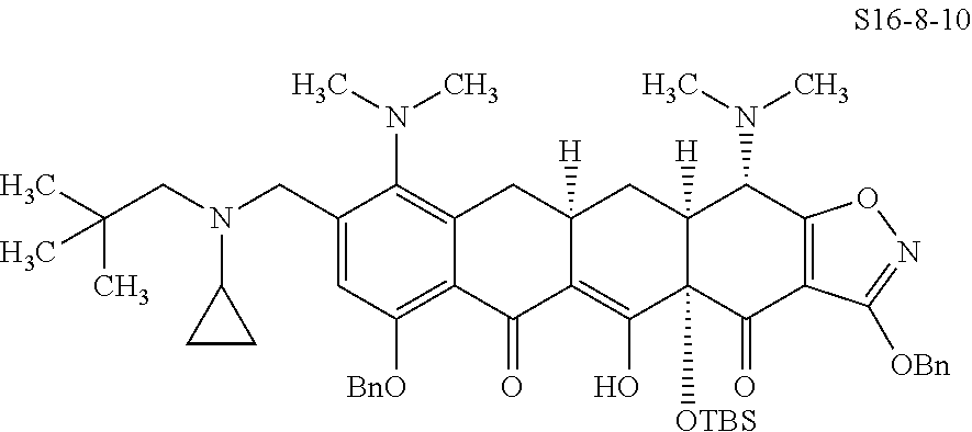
C1=C(CN(CC(C)(C)C)C2CC2)C(N(C)C)=C2C(=C1[BnO])C(=O)C1=C(O)C3([OTBS])C([H])(CC1([H])C2)C(N(C)C)C1=C(C3=O)C([OBn])=NO1
